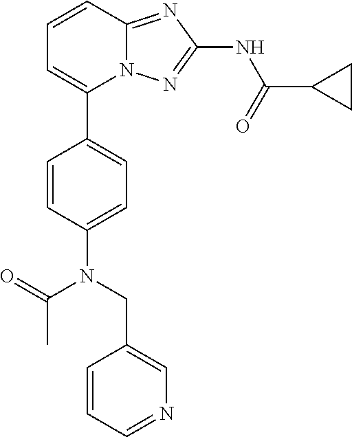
C1=CC2=NC(NC(=O)C3CC3)=NN2C(C2=CC=C(N(CC3=CN=CC=C3)C(=O)C)C=C2)=C1
